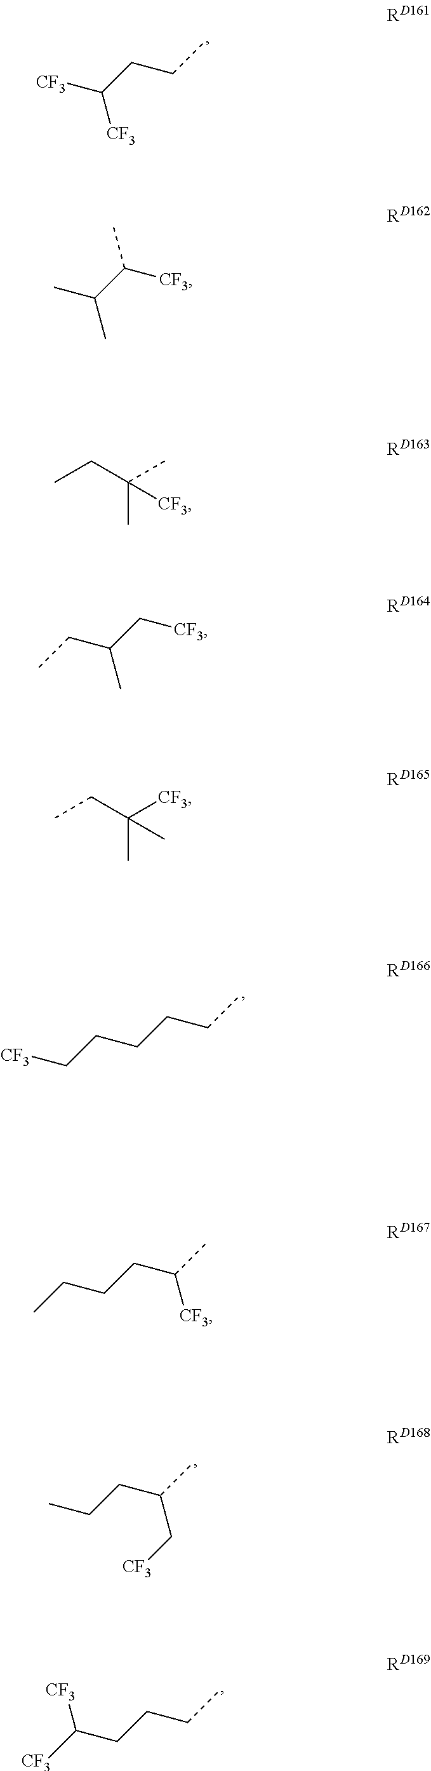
C(CC([CF3])[CF3])C.C(CCCC[CF3])C.C(CCC)(C)C[CF3].C(CCC([CF3])[CF3])C.[CF3]C(C(C)C)C.CCC(C)(C)[CF3].[CF3]CC(CC)C.CCC(C)([CF3])C.C(CCCC)(C)[CF3]
